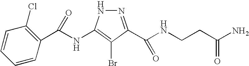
N1=C(C(NCCC(N)=O)=O)C(Br)=C(NC(C2=C(Cl)C=CC=C2)=O)N1
